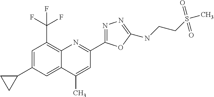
C1(C)=CC(C2=NN=C(NCCS(=O)(=O)C)O2)=NC2=C(C(F)(F)F)C=C(C3CC3)C=C12
